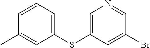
C1=CC=C(SC2=CN=CC(Br)=C2)C=C1C
